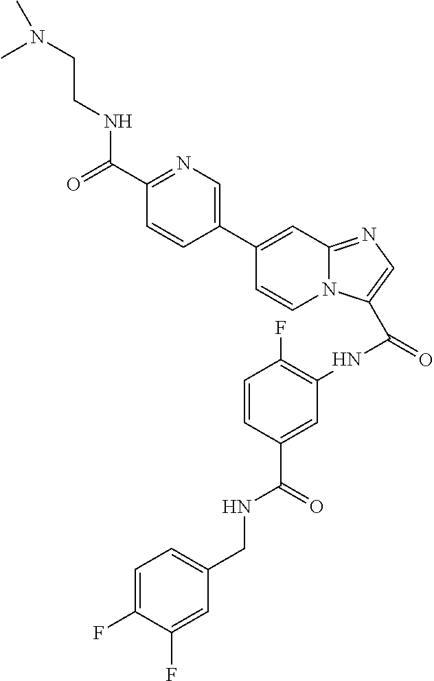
C1(CNC(C2=CC(NC(=O)C3=CN=C4N3C=CC(C3=CN=C(C(=O)NCCN(C)C)C=C3)=C4)=C(F)C=C2)=O)=CC=C(F)C(F)=C1
